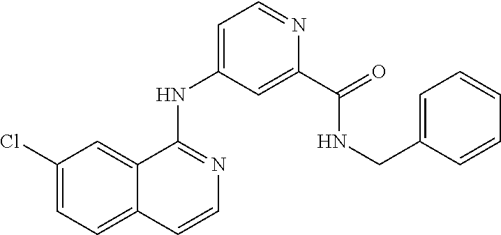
C1(Cl)=CC=C2C(=C1)C(NC1=CC=NC(C(=O)NCC3=CC=CC=C3)=C1)=NC=C2
